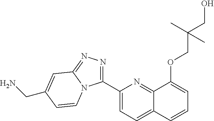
C1(C2=NN=C3N2C=CC(CN)=C3)=CC=C2C(=N1)C(OCC(CO)(C)C)=CC=C2
